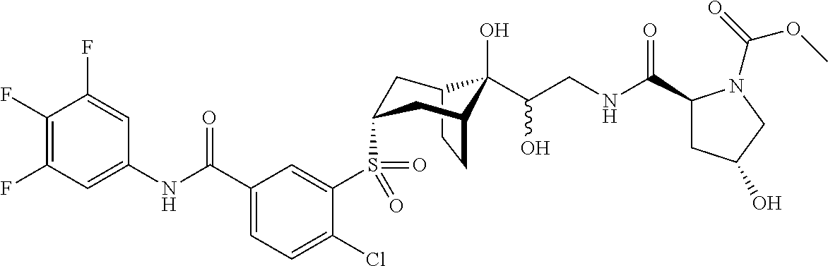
C1(F)=C(F)C=C(NC(C2=CC=C(Cl)C(S(=O)(=O)C3CC4C(O)(C(CNC(C5CC(O)CN5C(=O)OC)=O)O)C(CC4)C3)=C2)=O)C=C1F
